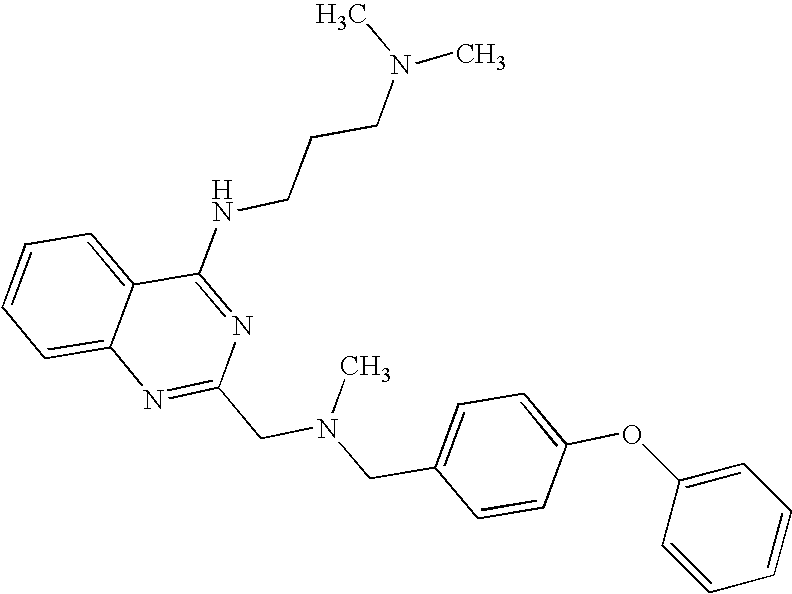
C1=CC=C2C(=C1)N=C(CN(CC1=CC=C(OC3=CC=CC=C3)C=C1)C)N=C2NCCCN(C)C
